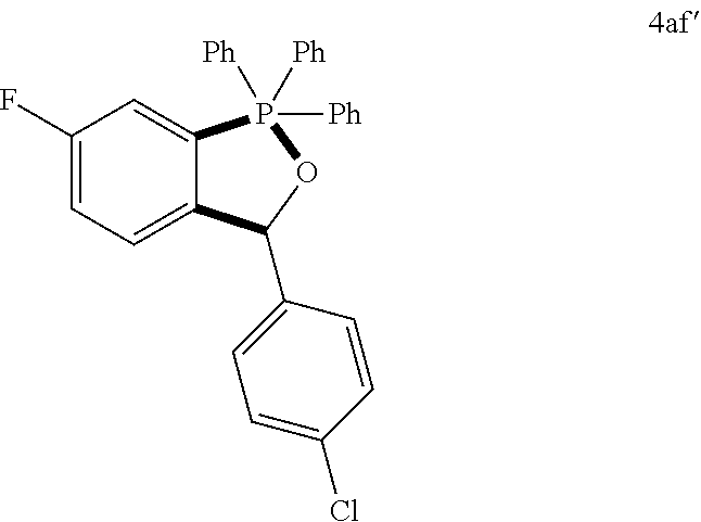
C1=C2C(=CC=C1F)C(C1=CC=C(Cl)C=C1)OP2([Ph])([Ph])[Ph]
